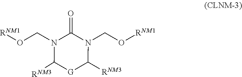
O=C1N(CO[RNM1])C([RNM3])[G]C([RNM3])N1CO[RNM1]
